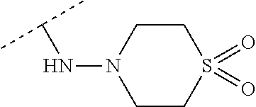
C1CN(NC(C)C)CCS1(=O)=O
